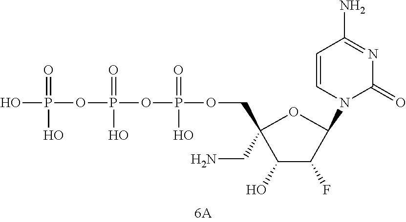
OP(OP(OP(OCC1(CN)C(O)C(F)C(N2C=CC(N)=NC2=O)O1)(=O)O)(=O)O)(=O)O
